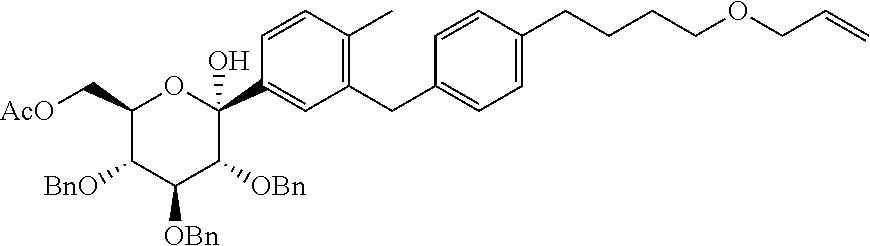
C(=C)COCCCCC1=CC=C(CC2=C(C)C=CC(C3(O)OC(C[AcO])C([BnO])C([OBn])C3[OBn])=C2)C=C1
